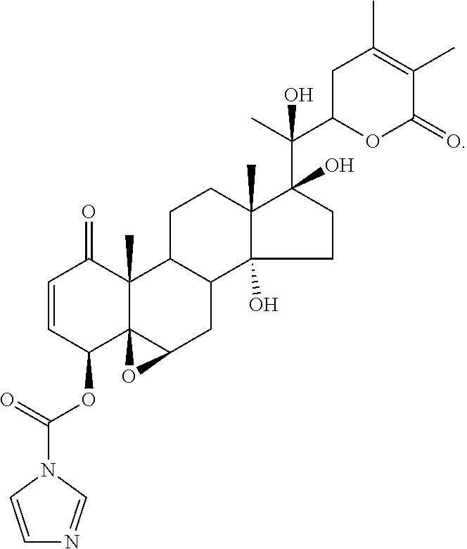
C1=CC(OC(=O)N2C=NC=C2)C23C(C)(C1=O)C1C(CC2O3)C2(O)C(C)(CC1)C(C(C)(C1OC(=O)C(C)=C(C)C1)O)(O)CC2
